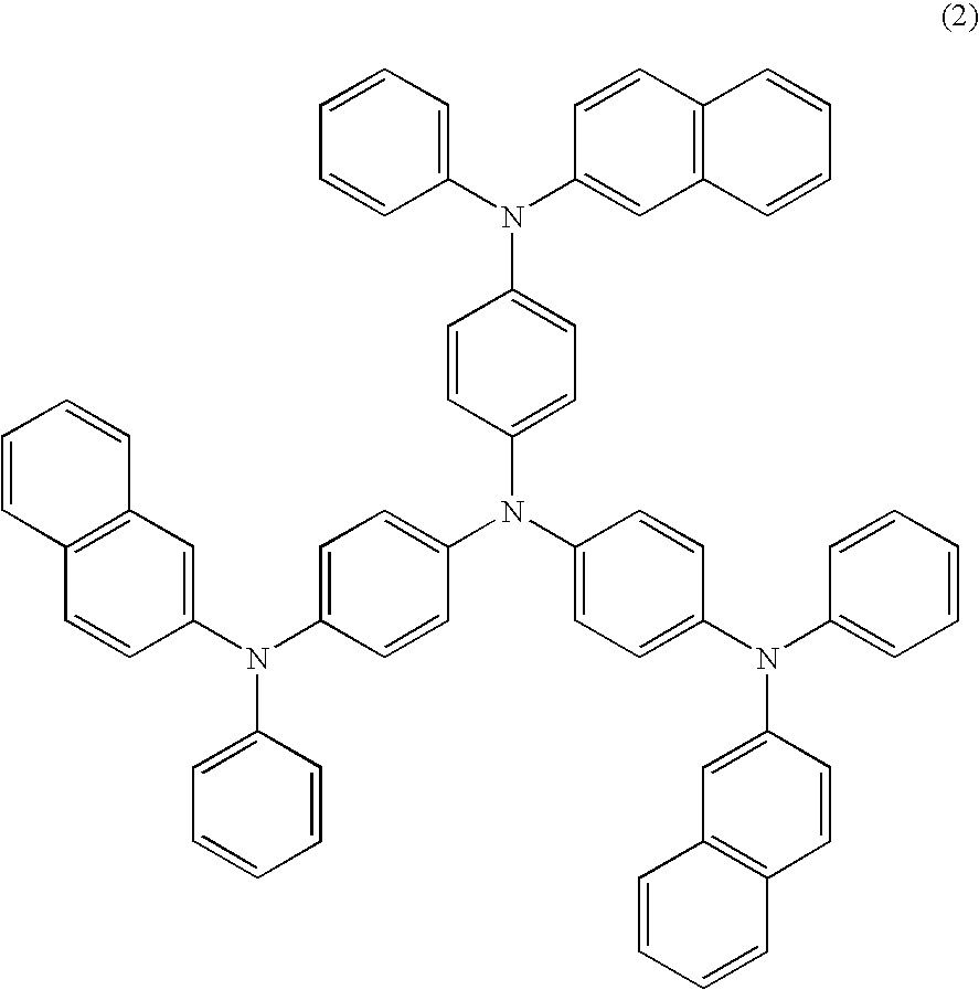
C1=CC=C(N(C2=CC3=C(C=C2)C=CC=C3)C2=CC=C(N(C3=CC=C(N(C4=CC=CC=C4)C4=CC5=C(C=C4)C=CC=C5)C=C3)C3=CC=C(N(C4=CC5=C(C=C4)C=CC=C5)C4=CC=CC=C4)C=C3)C=C2)C=C1
